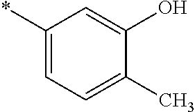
C1(*)=CC=C(C)C(O)=C1
